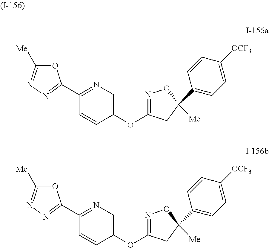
C1(OC2=NOC(C3=CC=C([OCF3])C=C3)([Me])C2)=CN=C(C2=NN=C([Me])O2)C=C1.C1(OC2=NOC(C3=CC=C([OCF3])C=C3)([Me])C2)=CN=C(C2=NN=C([Me])O2)C=C1
